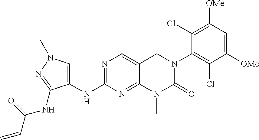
C1(NC2=CN(C)N=C2NC(C=C)=O)=NC=C2C(=N1)N(C)C(=O)N(C1=C(Cl)C([OMe])=CC([OMe])=C1Cl)C2
